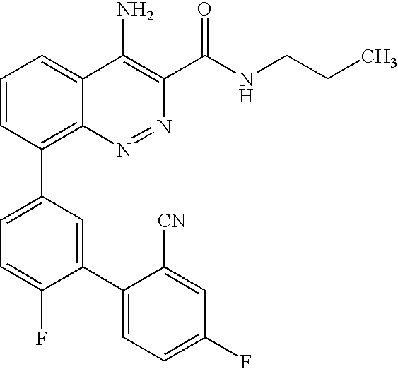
C1(C2=CC=C(F)C=C2[CN])=CC(C2=C3C(=CC=C2)C(N)=C(C(=O)NCCC)N=N3)=CC=C1F
